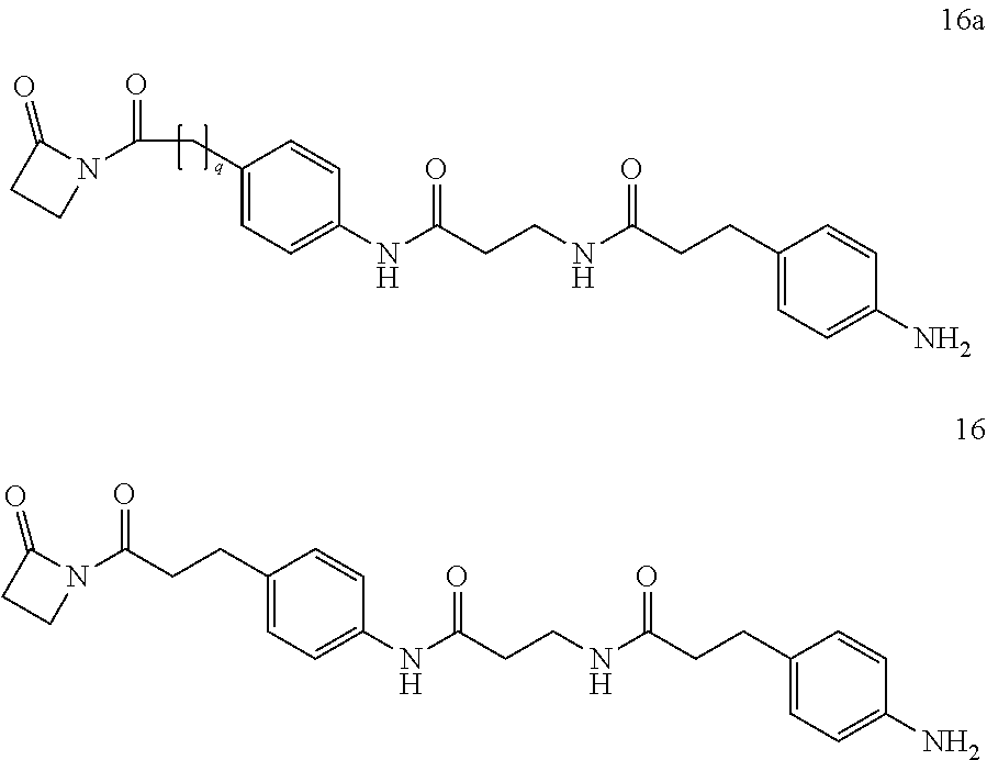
C1(NC(CCNC(CCC2=CC=C(N)C=C2)=O)=O)=CC=C(CC(=O)N2C(=O)CC2)C=C1.C1(NC(CCNC(CCC2=CC=C(N)C=C2)=O)=O)=CC=C(CCC(=O)N2C(=O)CC2)C=C1
